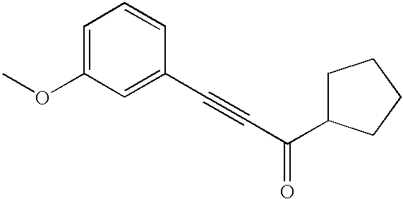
C1=C(OC)C=C(C#CC(=O)C2CCCC2)C=C1
